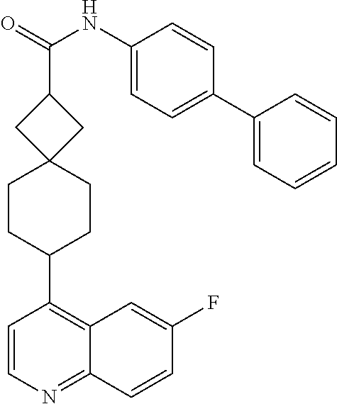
C1=CN=C2C(=C1C1CCC3(CC1)CC(C(=O)NC1=CC=C(C4=CC=CC=C4)C=C1)C3)C=C(F)C=C2
